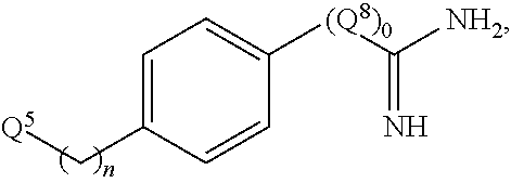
C1=C(C[Q5])C=CC([(Q8)0]C([NH2])=N)=C1
